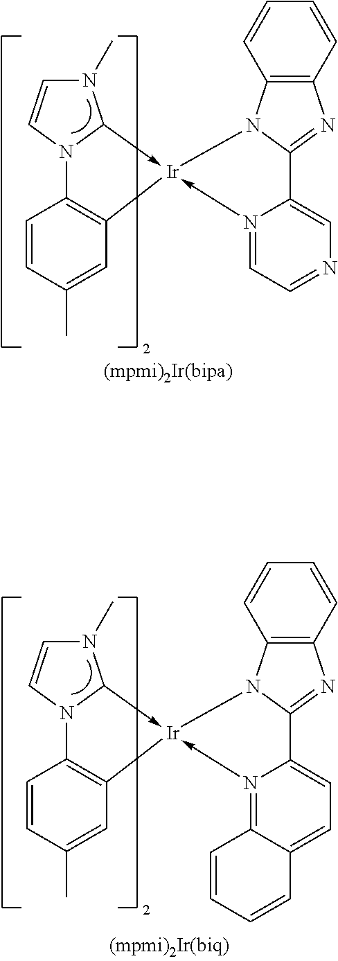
C1=CC(C)=CC2=C1N1C=CN(C)C1->[Ir]21-N2=CC=NC=C2C2=NC3=C(N21)C=CC=C3.C1=CC(C)=CC2=C1N1C=CN(C)C1->[Ir]21-N2=C3C(=CC=C2C2=NC4=C(N21)C=CC=C4)C=CC=C3
